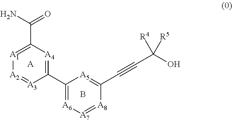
B.C(=O)(N)C1=[A1][A2]=[A3]C(C2=[A6][A7]=[A8]C(C#CC(O)([R4])[R5])=[A5]2)=[A4]1.[A]
